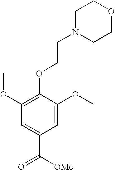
C1(OC)=C(OCCN2CCOCC2)C(OC)=CC(C(=O)[OMe])=C1
